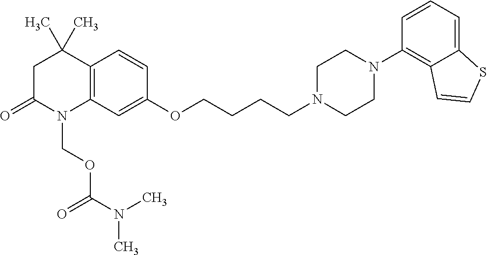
C12=C(C=C(OCCCCN3CCN(C4=C5C(=CC=C4)SC=C5)CC3)C=C1)N(COC(=O)N(C)C)C(=O)CC2(C)C
